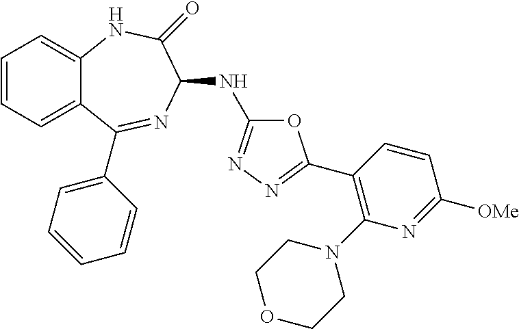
C1=CC=C2C(=C1)NC(=O)C(NC1=NN=C(C3=C(N4CCOCC4)N=C([OMe])C=C3)O1)N=C2C1=CC=CC=C1
